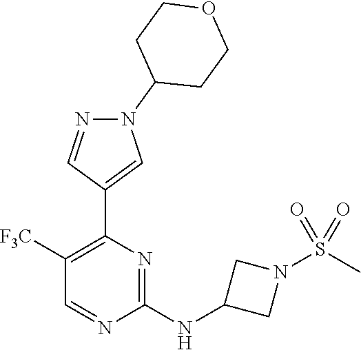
N1=CC([F3C])=C(C2=CN(C3CCOCC3)N=C2)N=C1NC1CN(S(C)(=O)=O)C1
